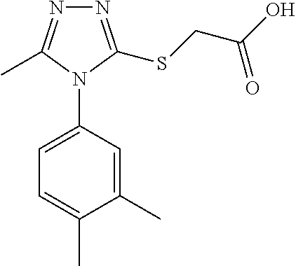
C1(C)=CC(N2C(C)=NN=C2SCC(O)=O)=CC=C1C
